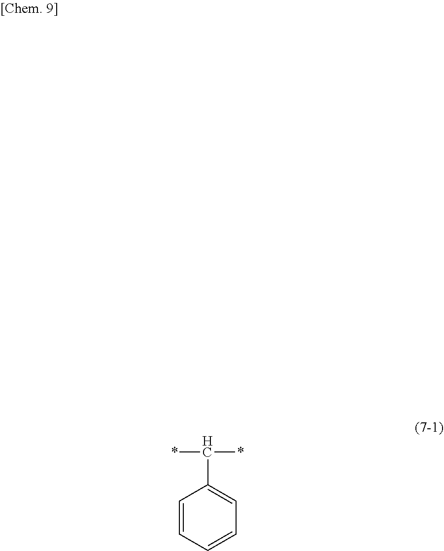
C1=CC=CC=C1C(*)*
